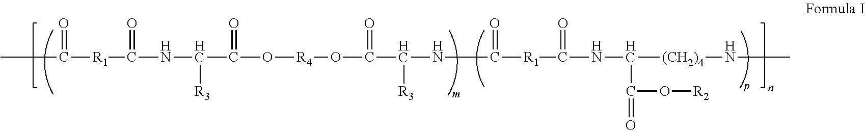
CC([R1]C(=O)NC(C(O[R4]OC(C(NC([R1]C(=O)NC([(CH2)4]NC)C(O[R2])=O)=O)[R3])=O)=O)[R3])=O
